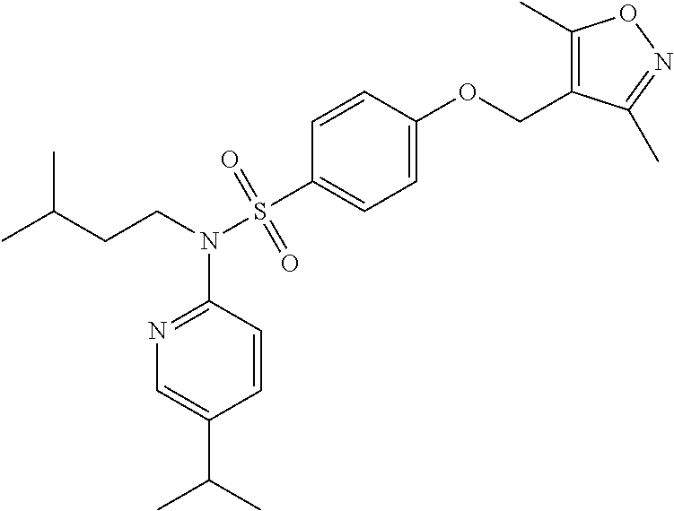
C(CCN(S(C1=CC=C(OCC2=C(C)ON=C2C)C=C1)(=O)=O)C1=NC=C(C(C)C)C=C1)(C)C
